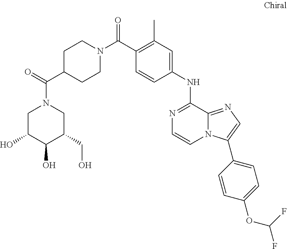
C1(NC2=NC=CN3C2=NC=C3C2=CC=C(OC(F)F)C=C2)=CC(C)=C(C(N2CCC(C(=O)N3CC(O)C(O)C(CO)C3)CC2)=O)C=C1
